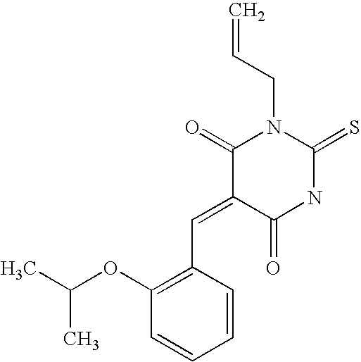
O=C1C(=CC2=C(OC(C)C)C=CC=C2)C(=O)N(CC=C)C(=S)N1
